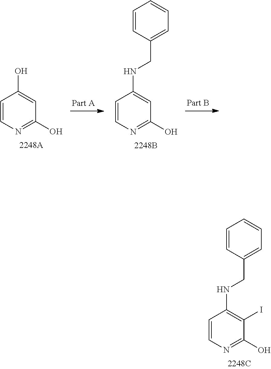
C1=CN=C(O)C=C1O.C1=CN=C(O)C=C1NCC1=CC=CC=C1.C1=CN=C(O)C(I)=C1NCC1=CC=CC=C1
